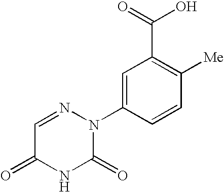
C1=NN(C2=CC(C(=O)O)=C([Me])C=C2)C(=O)NC1=O
